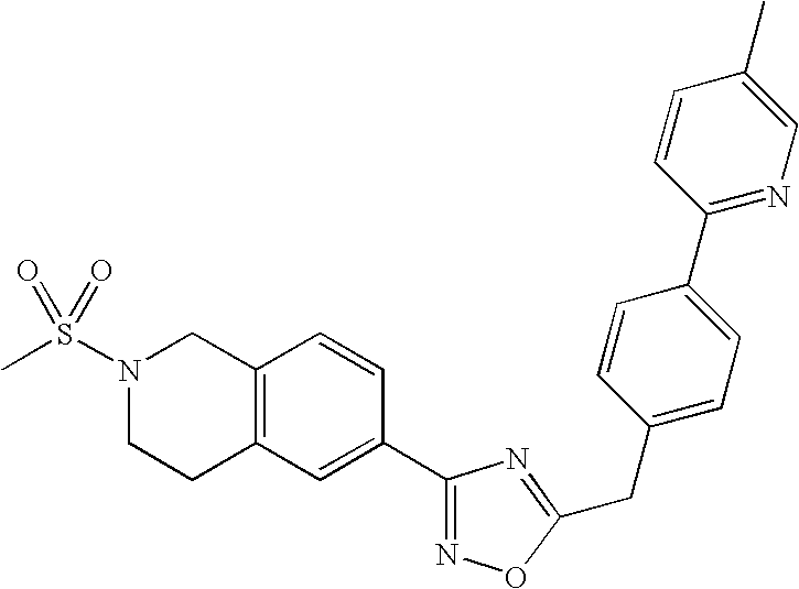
C12=C(CCN(S(C)(=O)=O)C1)C=C(C1=NOC(CC3=CC=C(C4=NC=C(C)C=C4)C=C3)=N1)C=C2
